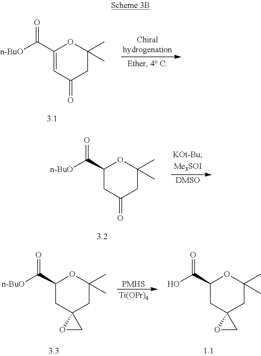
C1(C([n-BuO])=O)=CC(=O)CC(C)(C)O1.C1(C([n-BuO])=O)CC(=O)CC(C)(C)O1.[DMSO].C1(C([n-BuO])=O)CC2(CC(C)(C)O1)OC2.[Ti(OPr)4].[PMHS].C1(C(O)=O)CC2(CC(C)(C)O1)OC2
